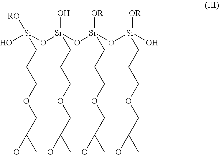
O1CC1COCCC[Si](O)(O[Si](CCCOCC1OC1)(O)O[Si](CCCOCC1OC1)(O[Si](CCCOCC1OC1)([OR])O)[OR])[RO]
